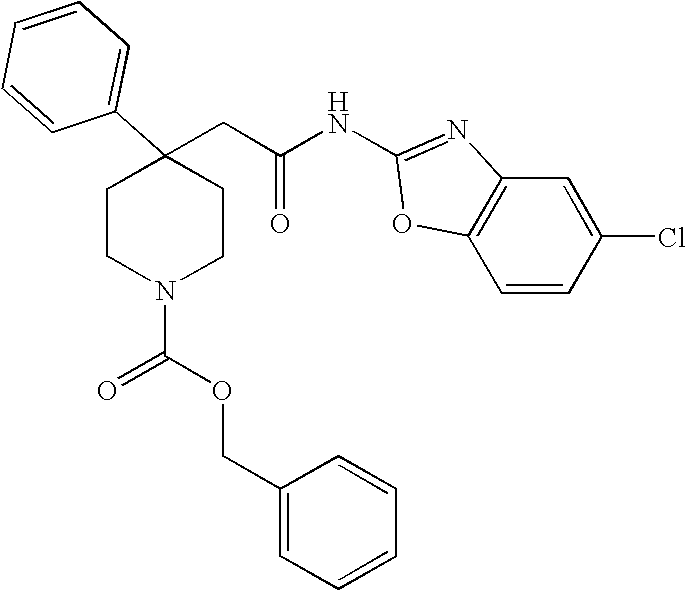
C1=CC=CC(C2(CC(NC3=NC4=C(O3)C=CC(Cl)=C4)=O)CCN(C(OCC3=CC=CC=C3)=O)CC2)=C1
